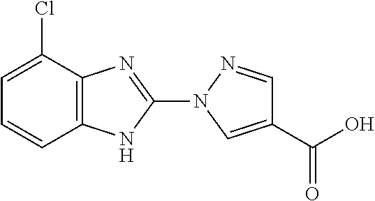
C1=C(Cl)C2=C(NC(N3C=C(C(=O)O)C=N3)=N2)C=C1
